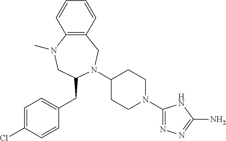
C12=C(CN(C3CCN(C4=NN=C(N)N4)CC3)C(CC3=CC=C(Cl)C=C3)CN1C)C=CC=C2
